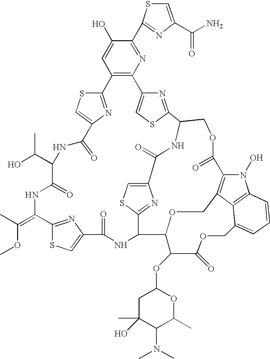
C12=C(N=C(C3=NC(C(N)=O)=CS3)C(O)=C1)C1=CSC(=N1)C1NC(=O)C3=CSC(=N3)C(NC(=O)C3=CSC(=N3)C(=C(OC)C)NC(=O)C(C(O)C)NC(=O)C3=CSC2=N3)C2OCC3=C(C(=O)OC1)N(O)C1=C3C(=CC=C1)COC(=O)C2OC1CC(C)(O)C(N(C)C)C(C)O1
